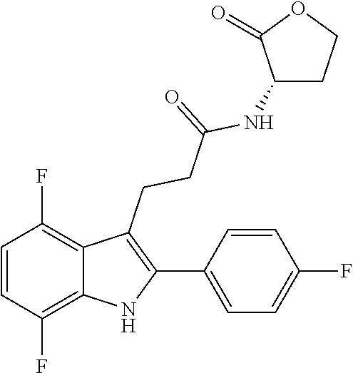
N(C(CCC1=C(C2=CC=C(F)C=C2)NC2=C(F)C=CC(F)=C12)=O)C1CCOC1=O
